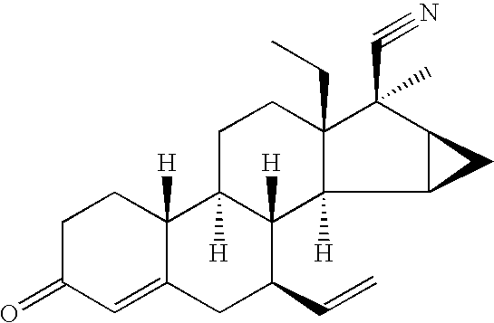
C1C2([H])C([H])(C3([H])C(CC)(C1)C(C#N)(C)C1C3C1)C(C=C)CC1=CC(=O)CCC21[H]
